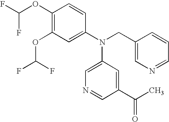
C1(OC(F)F)=C(OC(F)F)C=C(N(CC2=CN=CC=C2)C2=CN=CC(C(=O)C)=C2)C=C1
